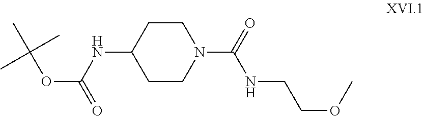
C1CN(C(NCCOC)=O)CCC1NC(OC(C)(C)C)=O
